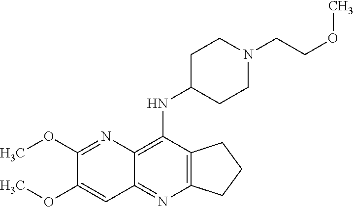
C12=C(C(NC3CCN(CCOC)CC3)=C3C(=N1)C=C(OC)C(OC)=N3)CCC2
